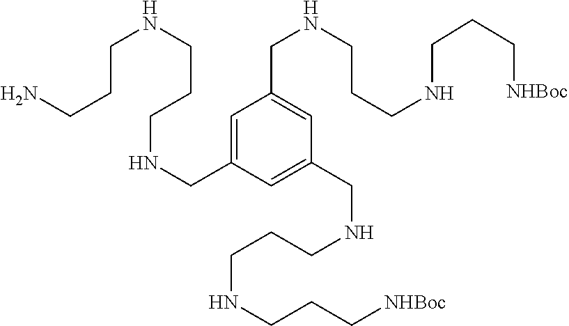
C1=C(CNCCCNCCCN)C=C(CNCCCNCCC[NHBoc])C=C1CNCCCNCCC[NHBoc]
